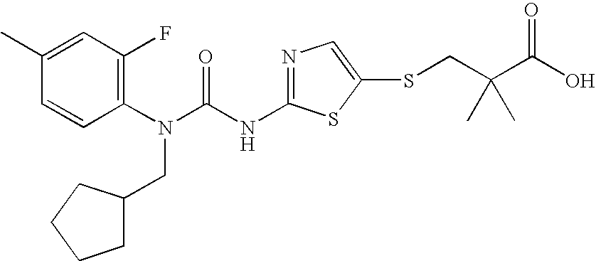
C1(C)=CC(F)=C(N(C(NC2=NC=C(SCC(C(O)=O)(C)C)S2)=O)CC2CCCC2)C=C1
